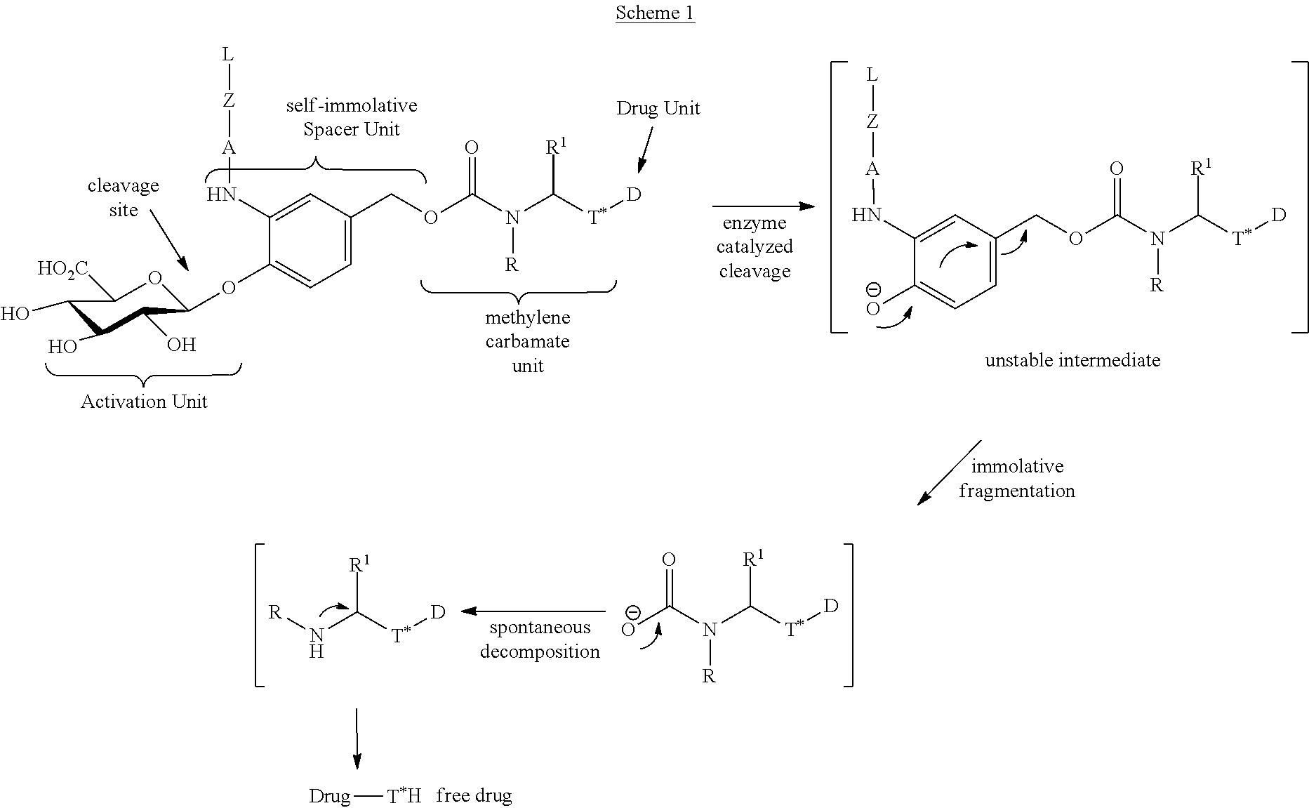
[D][T*]C(N(C(OCC1=CC=C(OC2OC([HO2C])C(O)C(O)C2O)C(N[A][Z][L])=C1)=O)[R])[R1].C1(COC(N(C([T*][D])[R1])[R])=O)=CC=C([O-])C(N[A][Z][L])=C1.[O-]C(N(C([T*][D])[R1])[R])=O.[D][T*]C(N[R])[R1].[Drug][T*H]
